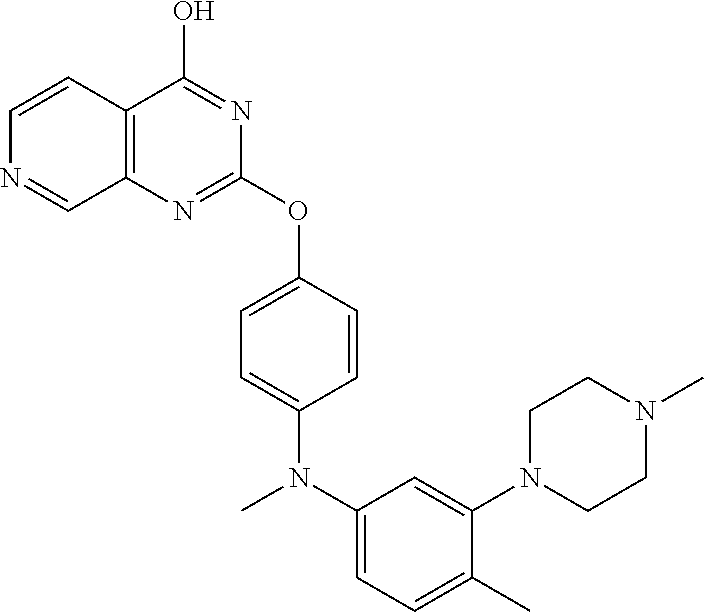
C1=CC2=C(C=N1)N=C(OC1=CC=C(N(C)C3=CC=C(C)C(N4CCN(C)CC4)=C3)C=C1)N=C2O
